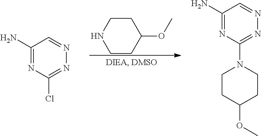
C1(N)=NC(Cl)=NN=C1.C1CC(OC)CCN1.C1(N)=NC(N2CCC(OC)CC2)=NN=C1
